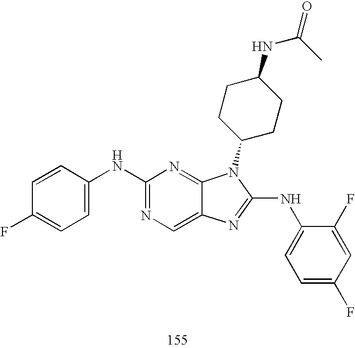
C1=C(NC2=NC=C3C(=N2)N(C2CCC(NC(=O)C)CC2)C(NC2=CC=C(F)C=C2F)=N3)C=CC(F)=C1
